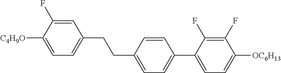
C1=C(F)C([C4H9O])=CC=C1CCC1=CC=C(C2=CC=C([OC6H13])C(F)=C2F)C=C1
